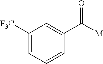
C1([F3C])=CC=CC(C(=O)[M])=C1
